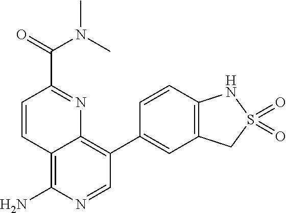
C1=CC(C(N(C)C)=O)=NC2=C(C3=CC4=C(C=C3)NS(=O)(=O)C4)C=NC(N)=C12
